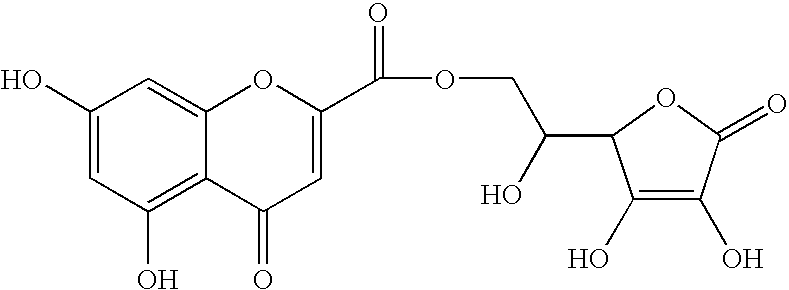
C1(O)=CC(O)=C2C(=C1)OC(C(=O)OCC(O)C1C(O)=C(O)C(=O)O1)=CC2=O
